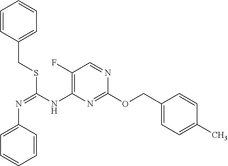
C1(COC2=NC(NC(=NC3=CC=CC=C3)SCC3=CC=CC=C3)=C(F)C=N2)=CC=C(C)C=C1
